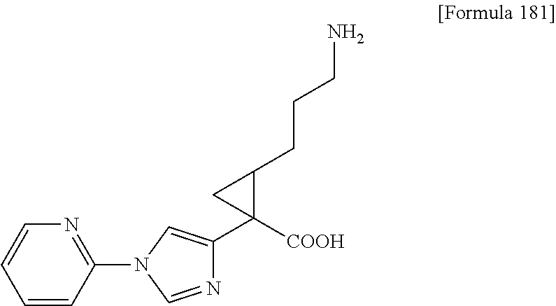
C1=CC=CC(N2C=NC(C3([COOH])C(CCCN)C3)=C2)=N1
